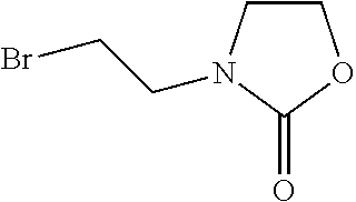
C1CN(CCBr)C(=O)O1
